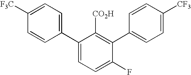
C1(C2=CC=C([F3C])C=C2)=CC=C(F)C(C2=CC=C([CF3])C=C2)=C1[CO2H]
